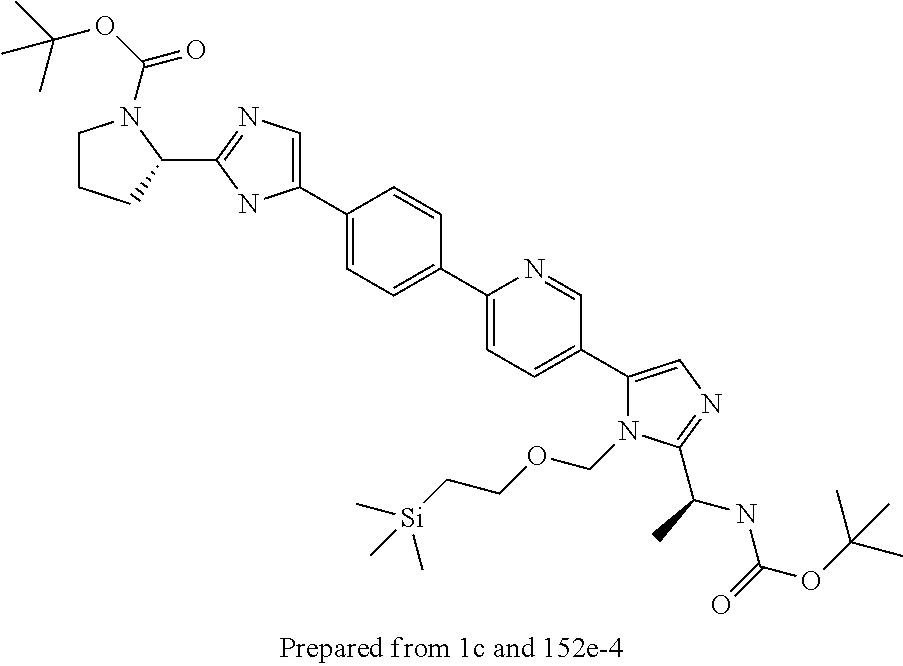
C1(C2=CC=C(C3=CC=C(C4=CN=C(C(C)NC(=O)OC(C)(C)C)N4COCC[Si](C)(C)C)C=N3)C=C2)=CN=C(C2N(C(OC(C)(C)C)=O)CCC2)N1
